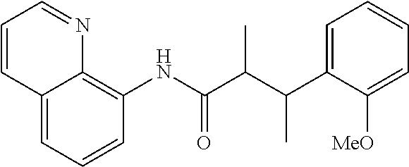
C1=CC=C2C(=C1NC(C(C(C1=CC=CC=C1[MeO])C)C)=O)N=CC=C2
